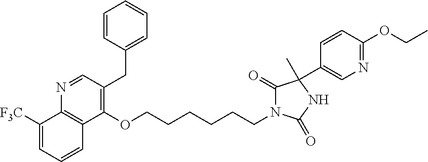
C1=CC(CC2=C(OCCCCCCN3C(=O)C(C4=CN=C(OCC)C=C4)(C)NC3=O)C3=C(N=C2)C([F3C])=CC=C3)=CC=C1
